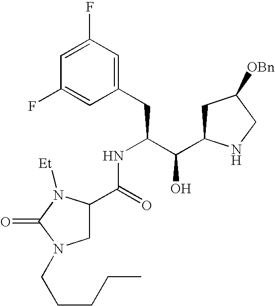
C1(F)=CC(F)=CC(CC(C(C2CC([OBn])CN2)O)NC(C2CN(CCCCC)C(=O)N2[Et])=O)=C1
